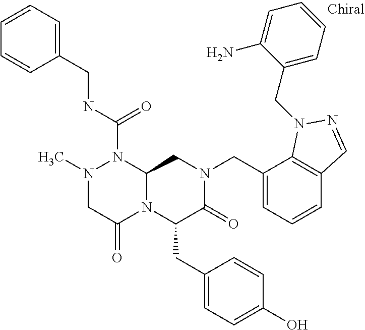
N1(C)CC(=O)N2C(N1C(NCC1=CC=CC=C1)=O)CN(CC1=CC=CC3=C1N(CC1=CC=CC=C1N)N=C3)C(=O)C2CC1=CC=C(O)C=C1
